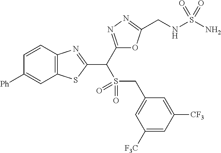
C12=C(C=CC([Ph])=C1)N=C(C(C1=NN=C(CNS(N)(=O)=O)O1)S(CC1=CC([F3C])=CC([CF3])=C1)(=O)=O)S2
